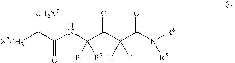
[CH2X7]C(C(NC(C(C(C(N([R6])[R5])=O)(F)F)=O)([R1])[R2])=O)[X7CH2]
